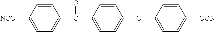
C1([NCO])=CC=C(C(C2=CC=C(OC3=CC=C([OCN])C=C3)C=C2)=O)C=C1
